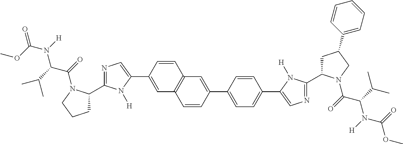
COC(N([H])C(C(C)C)C(=O)N1C(C2=NC=C(C3=CC4=C(C=C3)C=C(C3=CC=C(C5=CN=C(C6CC(C7=CC=CC=C7)CN6C(C(N(C(OC)=O)[H])C(C)C)=O)N5[H])C=C3)C=C4)N2[H])CCC1)=O
